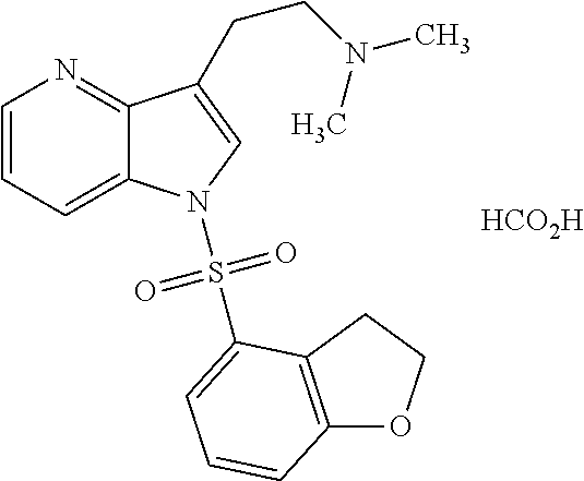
[HCO2H].C1=CC=C2C(=N1)C(CCN(C)C)=CN2S(=O)(=O)C1=CC=CC2=C1CCO2
